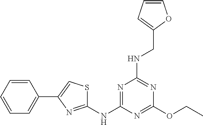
C1(OCC)=NC(NC2=NC(C3=CC=CC=C3)=CS2)=NC(NCC2=CC=CO2)=N1
